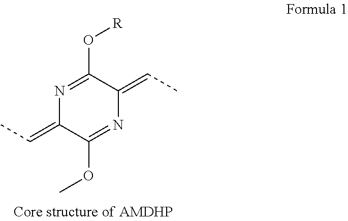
N1=C(O[R])C(=CC)N=C(OC)C1=CC
